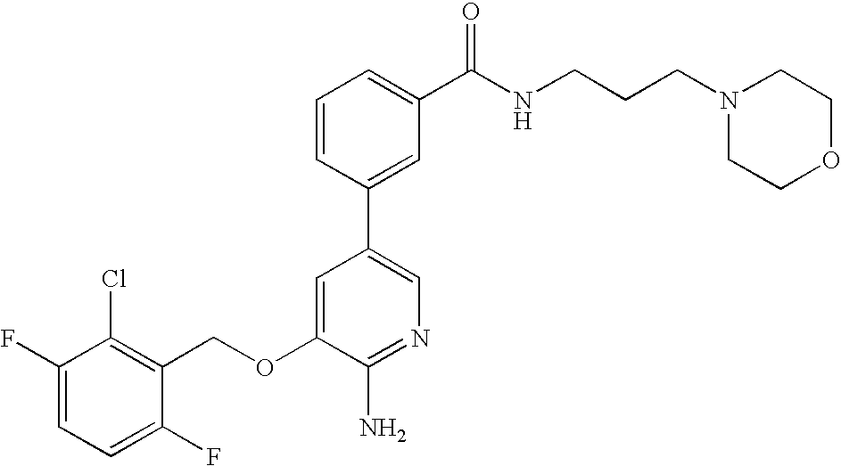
C1(F)=CC=C(F)C(COC2=CC(C3=CC(C(NCCCN4CCOCC4)=O)=CC=C3)=CN=C2N)=C1Cl
